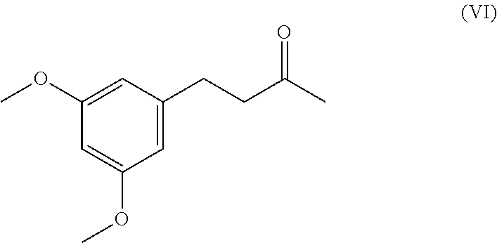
C1=C(OC)C=C(CCC(C)=O)C=C1OC
